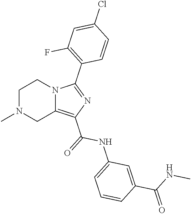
C1N(C)CC2=C(C(=O)NC3=CC=CC(C(=O)NC)=C3)N=C(C3=C(F)C=C(Cl)C=C3)N2C1
